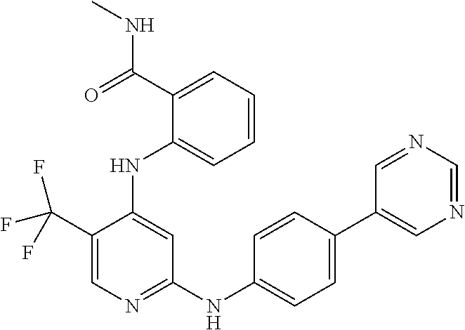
C1(C(F)(F)F)=CN=C(NC2=CC=C(C3=CN=CN=C3)C=C2)C=C1NC1=CC=CC=C1C(NC)=O
